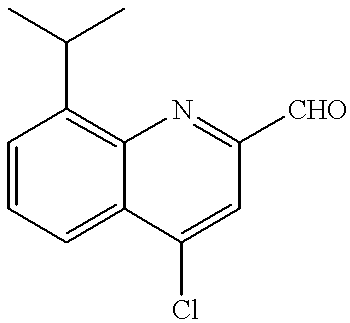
C1=CC=C2C(=C1C(C)C)N=C([CHO])C=C2Cl
